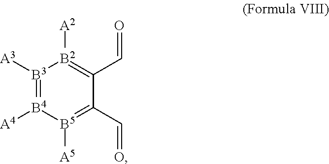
[B3]1([A3])=[B4]([A4])[B5]([A5])=C(C=O)C(C=O)=[B2]1[A2]
